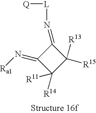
[L]([Q])N=C1C(=N[Ra1])C([R14])([R11])C1([R15])[R13]
